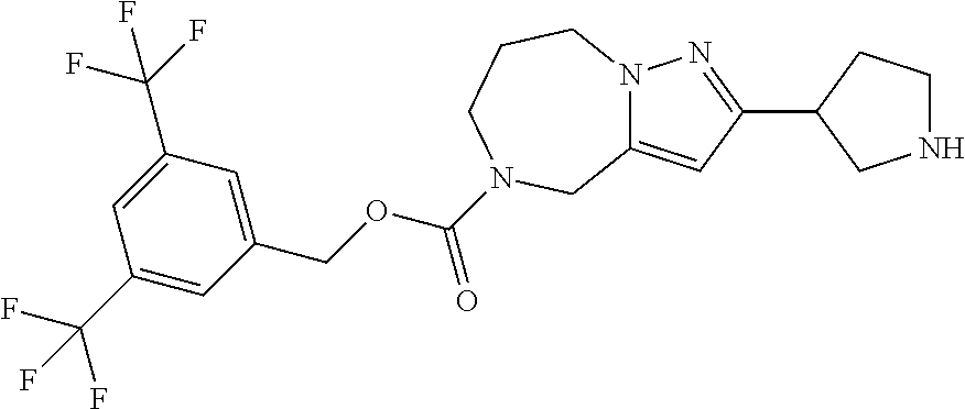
C12=CC(C3CNCC3)=NN1CCCN(C(OCC1=CC(C(F)(F)F)=CC(C(F)(F)F)=C1)=O)C2
